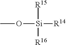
[R15][Si]([R16])([R14])OC
